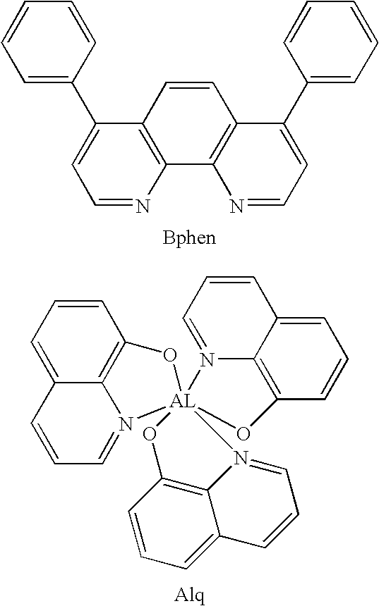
C1=NC2=C(C(C3=CC=CC=C3)=C1)C=CC1=C2N=CC=C1C1=CC=CC=C1.C1=CC=C2C3=C1O[AL]14(N3=CC=C2)(N2=CC=CC3=CC=CC(=C32)O1)N1=CC=CC2=CC=CC(=C21)O4
